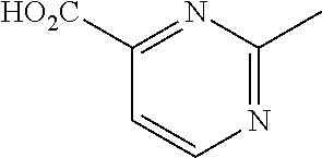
N1=C(C)N=C([HO2C])C=C1
